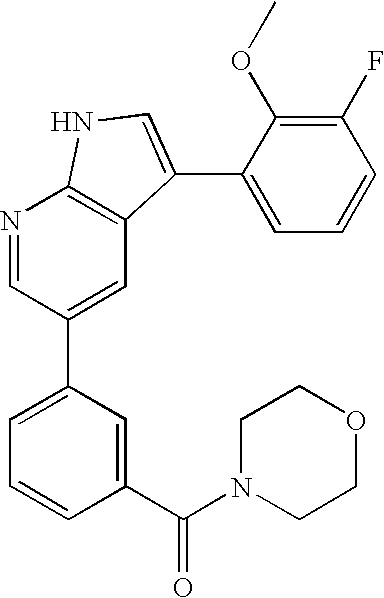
N1=CC(C2=CC=CC(C(N3CCOCC3)=O)=C2)=CC2=C1NC=C2C1=CC=CC(F)=C1OC
